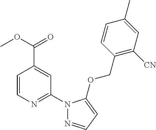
C1=CN=C(N2N=CC=C2OCC2=C([CN])C=C(C)C=C2)C=C1C(OC)=O
